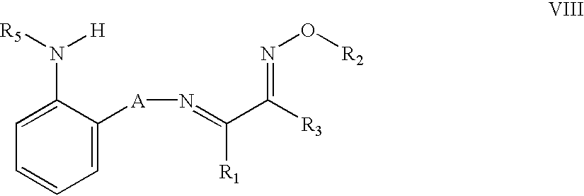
C1=C([A]N=C(C([R3])=NO[R2])[R1])C(N([H])[R5])=CC=C1
